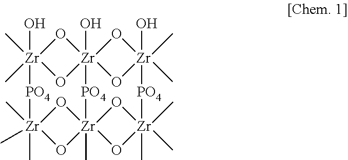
C[Zr]12(C)(O)O[Zr]34(O)(O1)O[Zr](C)(C)(O)(O3)[PO4][Zr]1(C)(C)(C)O[Zr]3(C)([PO4]4)(O[Zr](C)(C)(C)([PO4]2)O3)O1
